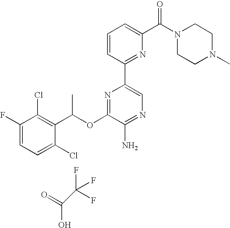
C1=C(F)C(Cl)=C(C(OC2=NC(C3=NC(C(N4CCN(C)CC4)=O)=CC=C3)=CN=C2N)C)C(Cl)=C1.O=C(O)C(F)(F)F
